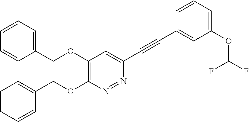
C1(COC2=C(OCC3=CC=CC=C3)N=NC(C#CC3=CC(OC(F)F)=CC=C3)=C2)=CC=CC=C1
